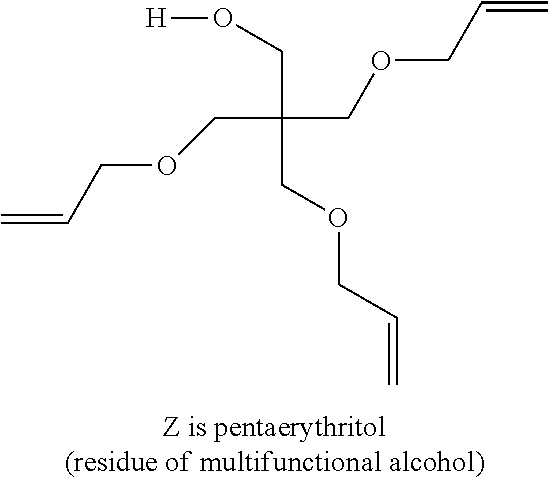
C(C(CO[H])(COCC=C)COCC=C)OCC=C
